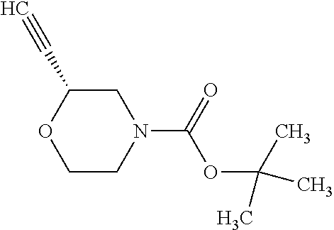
C1(C#C)OCCN(C(=O)OC(C)(C)C)C1
